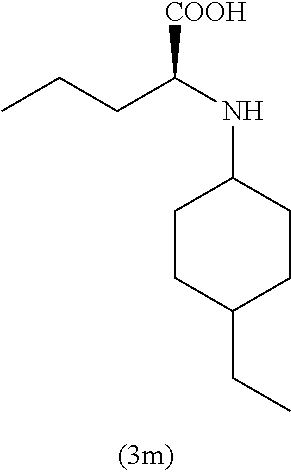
C1(NC(CCC)[COOH])CCC(CC)CC1
